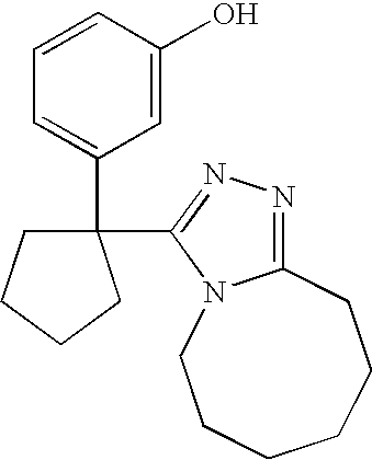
C1=CC(O)=CC(C2(C3=NN=C4N3CCCCCC4)CCCC2)=C1
